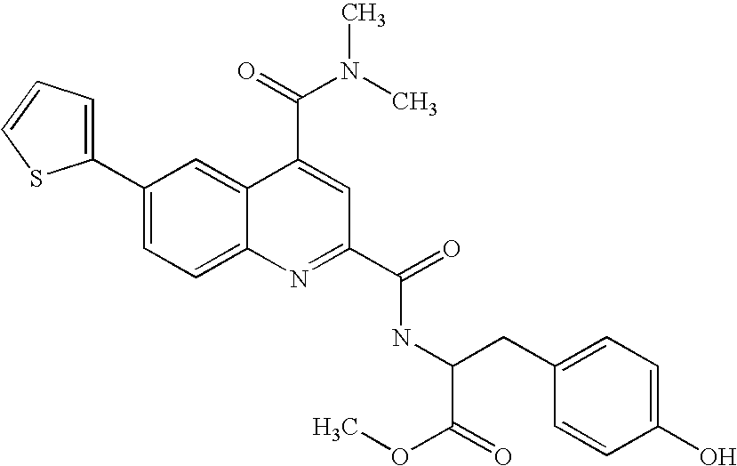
C1(C2=CC=CS2)=CC=C2C(=C1)C(C(=O)N(C)C)=CC(C(=O)NC(CC1=CC=C(O)C=C1)C(=O)OC)=N2
